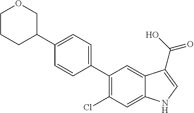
C1(C2COCCC2)=CC=C(C2=C(Cl)C=C3C(=C2)C(C(O)=O)=CN3)C=C1
